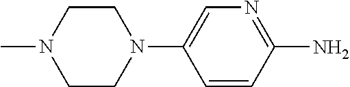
C1=CC(N)=NC=C1N1CCN(C)CC1
